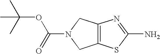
C12=C(CN(C(OC(C)(C)C)=O)C1)N=C(N)S2
